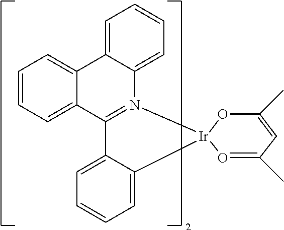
C12=CC=CC=C1C1=CC=CC=C1C1=N2[Ir]2(O=C(C)C=C(C)O2)C2=CC=CC=C12
